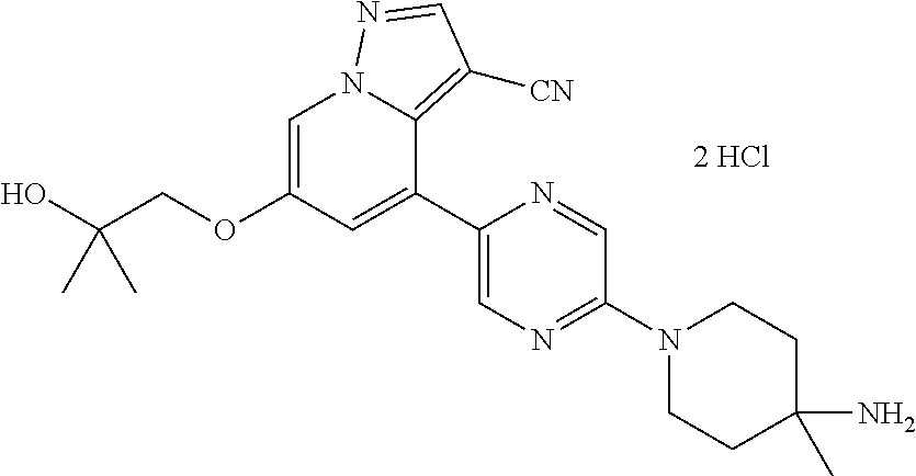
C1=C(OCC(O)(C)C)C=C(C2=CN=C(N3CCC(N)(C)CC3)C=N2)C2=C([CN])C=NN12
